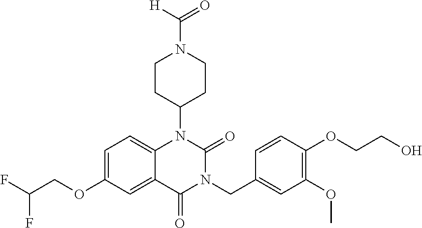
C1=C(OCC(F)F)C=C2C(=C1)N(C1CCN(C(=O)[H])CC1)C(=O)N(CC1=CC(OC)=C(OCCO)C=C1)C2=O
